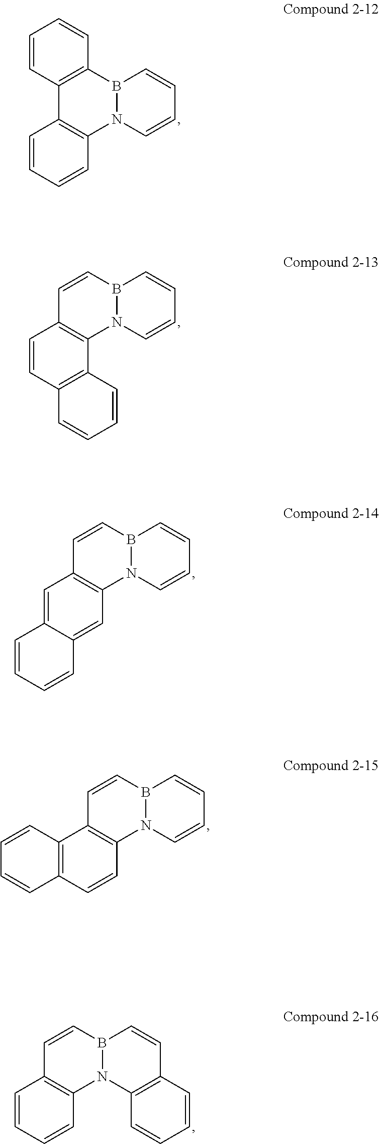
B12N(C=CC=C1)C1=C(C3=C2C=CC=C3)C=CC=C1.B12N(C=CC=C1)C1=C(C=C2)C=CC2=C1C=CC=C2.B12N(C=CC=C1)C1=C(C=C2)C=C2C(=C1)C=CC=C2.B12N(C=CC=C1)C1=C(C=C2)C2=C(C=C1)C=CC=C2.B12N(C3=C(C=C1)C=CC=C3)C1=C(C=C2)C=CC=C1
